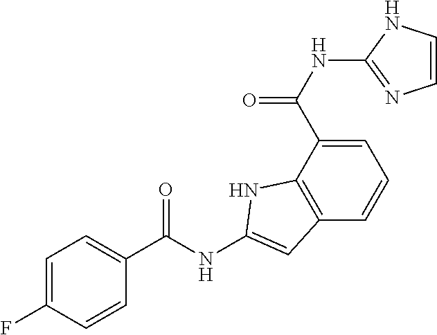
C1=C(C(NC2=NC=CN2)=O)C2=C(C=C1)C=C(NC(C1=CC=C(F)C=C1)=O)N2
